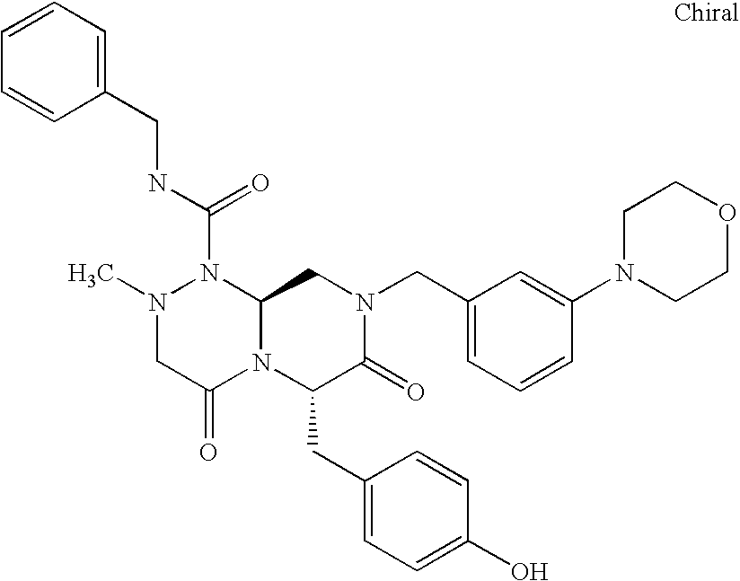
N1(C(NCC2=CC=CC=C2)=O)N(C)CC(=O)N2C1CN(CC1=CC=CC(N3CCOCC3)=C1)C(=O)C2CC1=CC=C(O)C=C1
